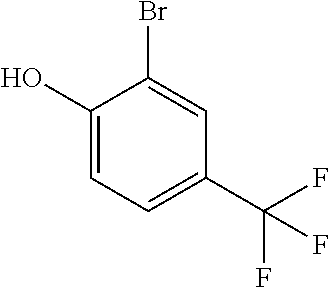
C1(O)=CC=C(C(F)(F)F)C=C1Br
